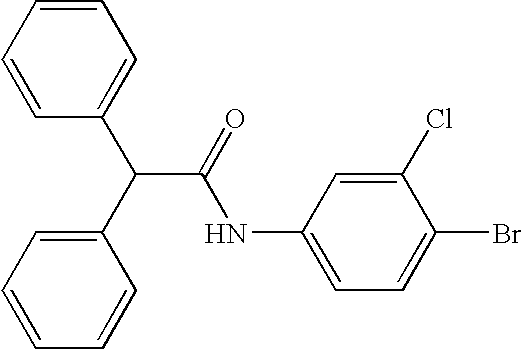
C1=CC(C(C2=CC=CC=C2)C(=O)NC2=CC=C(Br)C(Cl)=C2)=CC=C1
